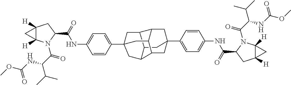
C12C3C4CC(C5=CC=C(NC(C6CC7([H])C([H])(N6C(C(NC(OC)=O)C(C)C)=O)C7)=O)C=C5)(CC5C1CC(C1=CC=C(NC(C6CC7([H])C([H])(N6C(C(NC(OC)=O)C(C)C)=O)C7)=O)C=C1)(CC54)C3)C2
